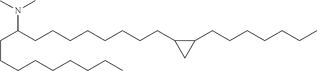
C(CCC(N(C)C)CCCCCCCCC1C(CCCCCCC)C1)CCCCCC
